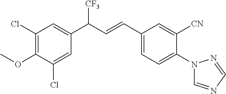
C1(Cl)=C(OC)C(Cl)=CC(C([CF3])C=CC2=CC=C(N3C=NC=N3)C([CN])=C2)=C1
